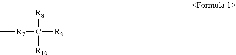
C[R7]C([R9])([R10])[R8]
